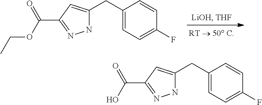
C(C1=NNC(CC2=CC=C(F)C=C2)=C1)(OCC)=O.C(C1=NNC(CC2=CC=C(F)C=C2)=C1)(O)=O
